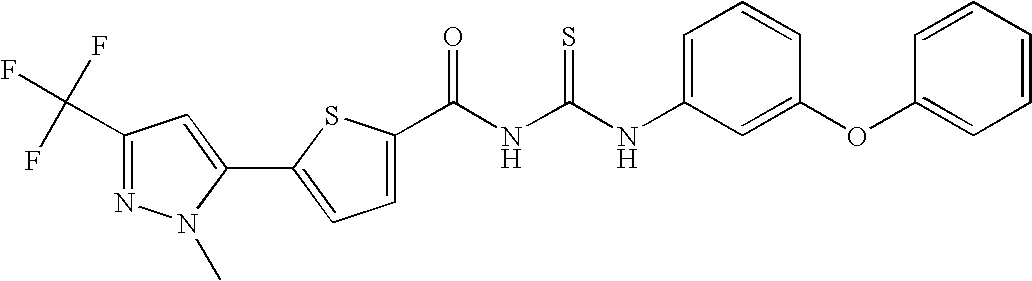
C(NC(NC1=CC=CC(OC2=CC=CC=C2)=C1)=S)(=O)C1=CC=C(C2=CC(C(F)(F)F)=NN2C)S1
